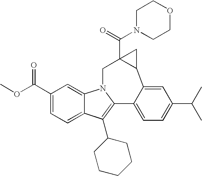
N1(C(=O)C23C(C4=CC(C(C)C)=CC=C4C4=C(C5CCCCC5)C5=CC=C(C(=O)OC)C=C5N4C2)C3)CCOCC1
